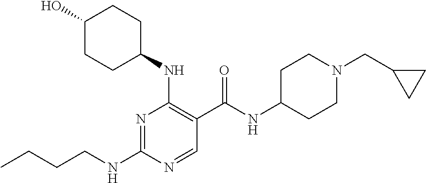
CCCCNC1=NC(NC2CCC(O)CC2)=C(C(NC2CCN(CC3CC3)CC2)=O)C=N1
